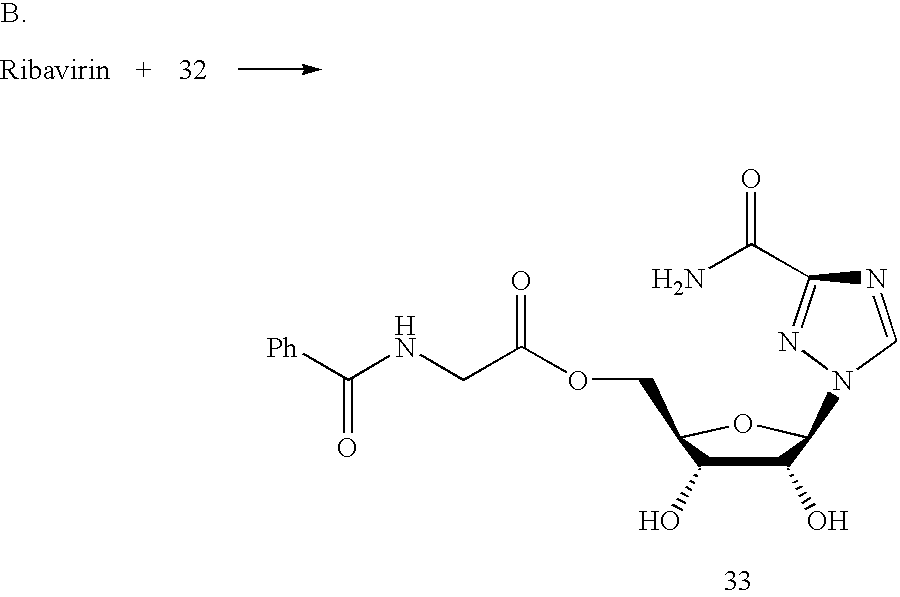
C1(O)C(O)C(COC(CNC([Ph])=O)=O)OC1N1N=C(C(N)=O)N=C1
